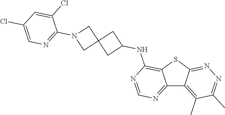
C12=NC=NC(NC3CC4(C3)CN(C3=NC=C(Cl)C=C3Cl)C4)=C1SC1=NN=C(C)C(C)=C21
